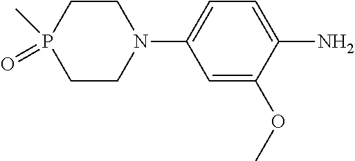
N1(C2=CC=C(N)C(OC)=C2)CCP(=O)(C)CC1
